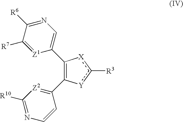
C1(C2=[Z2]C([R10])=NC=C2)=C(C2=CN=C([R6])C([R7])=[Z1]2)[X]c([R3])[Y]1
